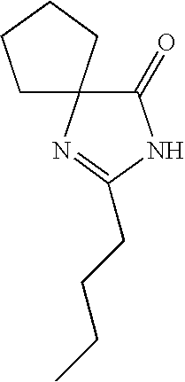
C1CCCC12C(=O)NC(CCCC)=N2
